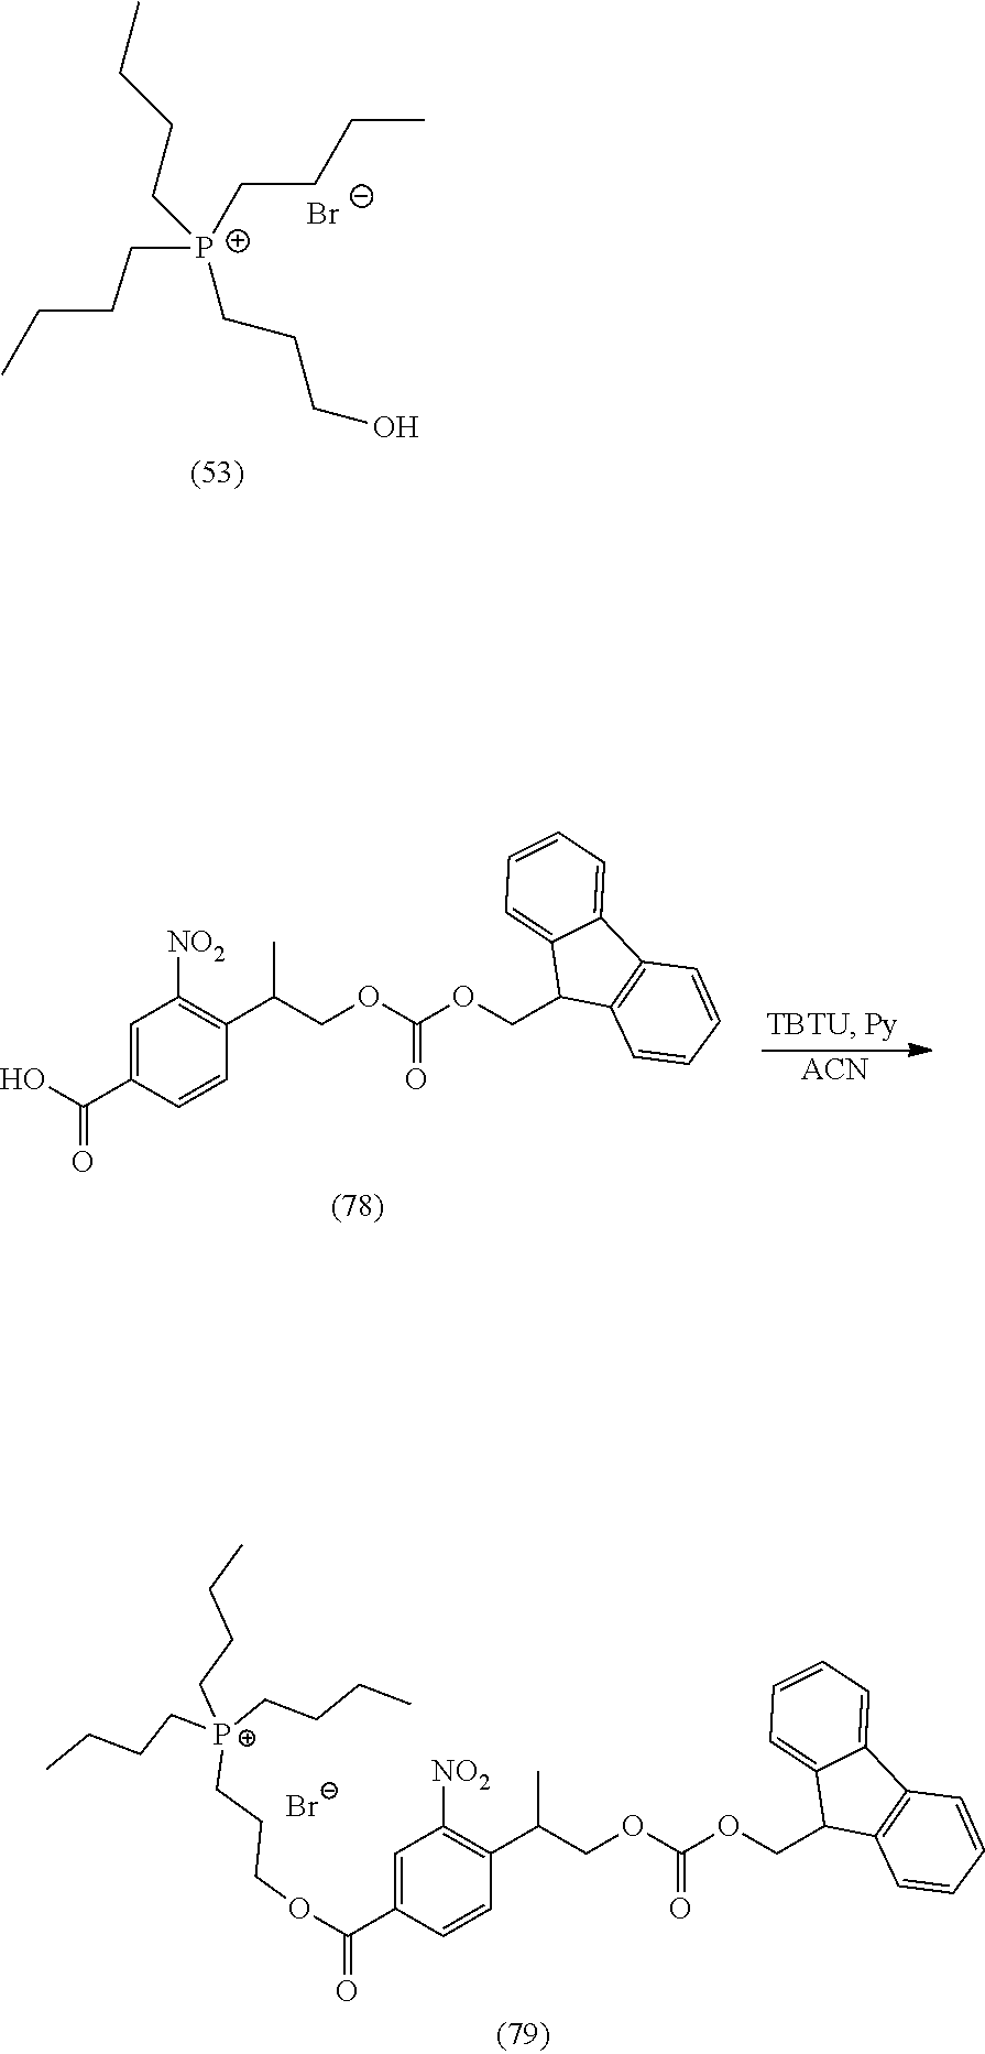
[P+](CCCC)(CCCO)(CCCC)CCCC.[Br-].[ACN].C1=C(C(O)=O)C=CC(C(COC(=O)OCC2C3=C(C4=CC=CC=C24)C=CC=C3)C)=C1[NO2].C1=C(C(=O)OCCC[P+](CCCC)(CCCC)CCCC)C=CC(C(COC(=O)OCC2C3=C(C4=CC=CC=C24)C=CC=C3)C)=C1[NO2].[Br-]
